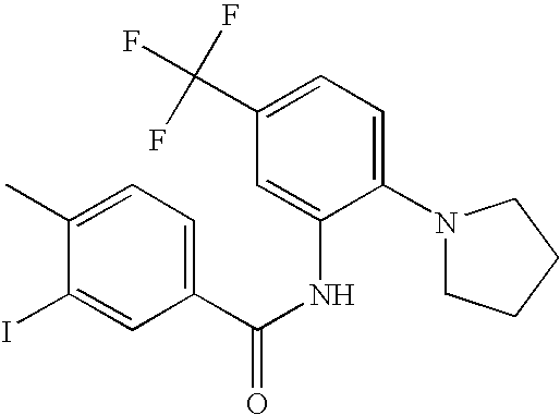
C1(C)=CC=C(C(NC2=CC(C(F)(F)F)=CC=C2N2CCCC2)=O)C=C1I
